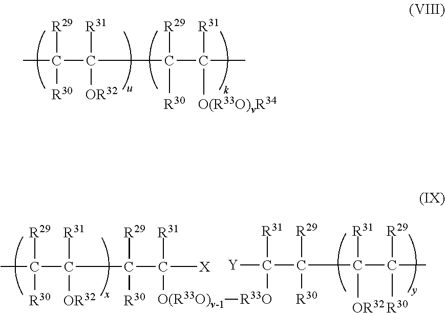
CC(C(C(C([X])([R31])[O(R33O)v-1][R33O]C([R31])(C(C(C(C)([R29])[R30])([R31])[OR32])([R29])[R30])[Y])([R29])[R30])([R31])[OR32])([R29])[R30].CC(C(C(C(C)([R31])[O(R33O)vR34])([R29])[R30])([R31])[OR32])([R29])[R30]
